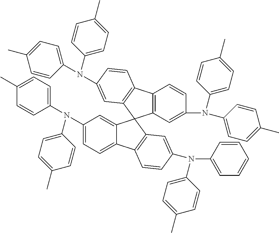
C1(N(C2=CC=C(C)C=C2)C2=CC=C(C)C=C2)=CC=C2C(=C1)C1(C3=C2C=CC(N(C2=CC=CC=C2)C2=CC=C(C)C=C2)=C3)C2=C(C=CC(N(C3=CC=C(C)C=C3)C3=CC=C(C)C=C3)=C2)C2=C1C=C(N(C1=CC=C(C)C=C1)C1=CC=C(C)C=C1)C=C2
